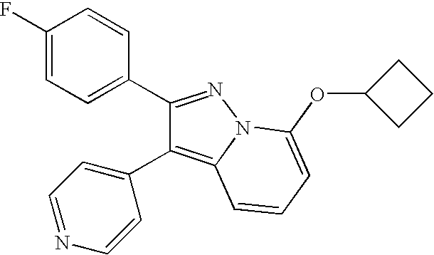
C1(F)=CC=C(C2=NN3C(=C2C2=CC=NC=C2)C=CC=C3OC2CCC2)C=C1
